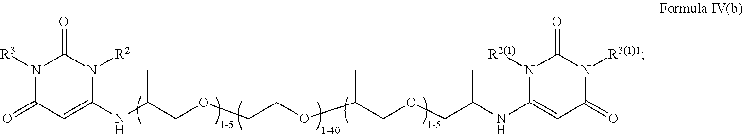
N(C(COCCOC(COCC(NC1=CC(=O)N([R3(1)1])C(=O)N1[R2(1)])C)C)C)C1=CC(=O)N([R3])C(=O)N1[R2]
